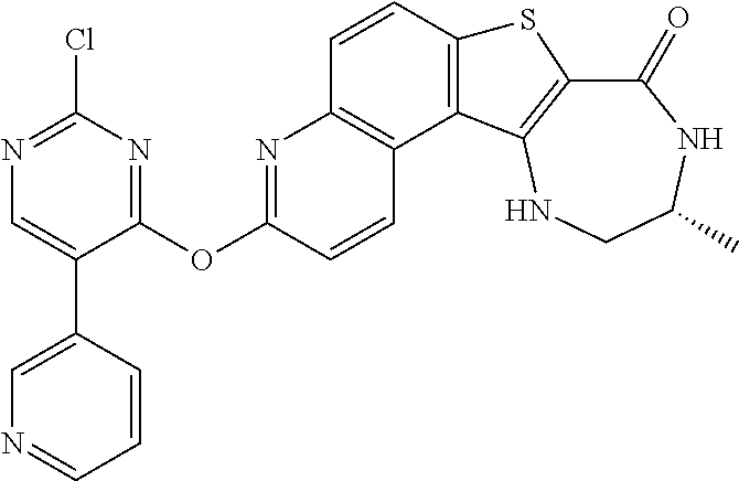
C1(=O)C2=C(NCC(C)N1)C1=C(S2)C=CC2=C1C=CC(OC1=NC(Cl)=NC=C1C1=CN=CC=C1)=N2
